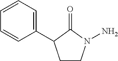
C1(C2CCN(N)C2=O)=CC=CC=C1
